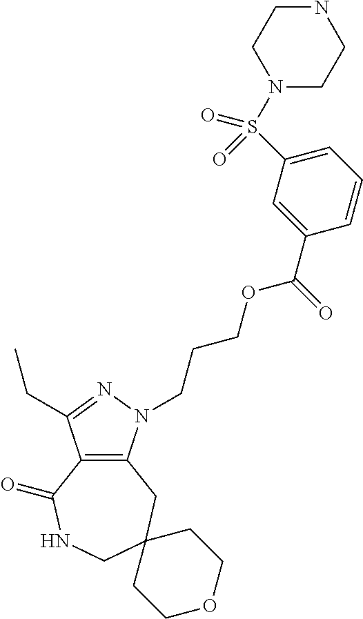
C12=C(N(CCCOC(C3=CC(S(N4CCNCC4)(=O)=O)=CC=C3)=O)N=C1CC)CC1(CNC2=O)CCOCC1
